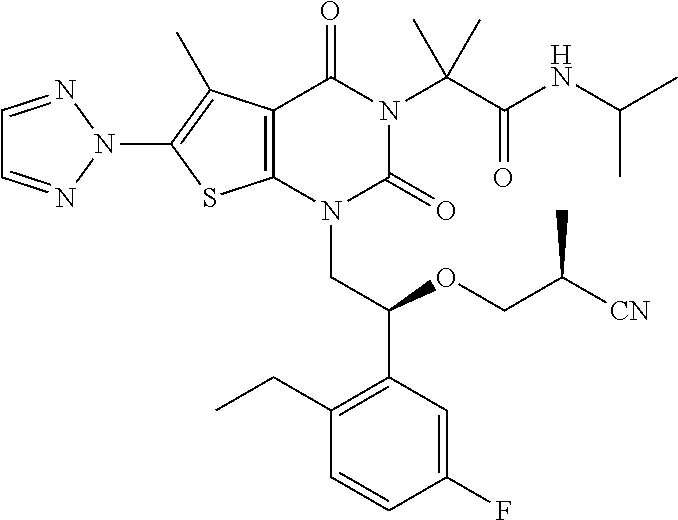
C12=C(N(CC(C3=C(CC)C=CC(F)=C3)OCC([CN])C)C(=O)N(C(C(NC(C)C)=O)(C)C)C1=O)SC(N1N=CC=N1)=C2C
